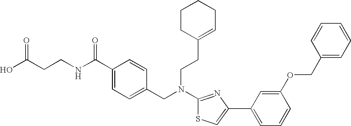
N(C1=NC(C2=CC=CC(OCC3=CC=CC=C3)=C2)=CS1)(CC1=CC=C(C(NCCC(O)=O)=O)C=C1)CCC1=CCCCC1
